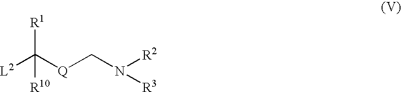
[L2]C([Q]CN([R2])[R3])([R1])[R10]
